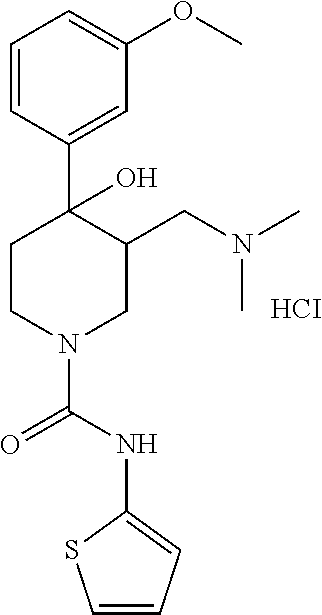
[HCI].C1=CC(C2(O)CCN(C(NC3=CC=CS3)=O)CC2CN(C)C)=CC(OC)=C1
